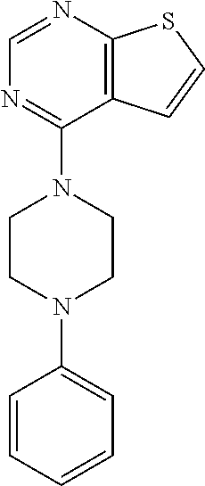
C12=C(N=CN=C1N1CCN(C3=CC=CC=C3)CC1)SC=C2
